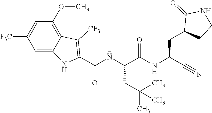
O=C(NC(C#N)CC1CCNC1=O)C(NC(C1=C([CF3])C2=C(OC)C=C([F3C])C=C2N1)=O)CC(C)(C)C
